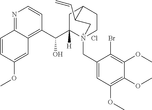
N1=C2C(=C(C(C3([H])N4(CC5=CC(OC)=C(OC)C(OC)=C5Br)CCC(C3)C(C=C)C4)O)C=C1)C=C(OC)C=C2.Cl
